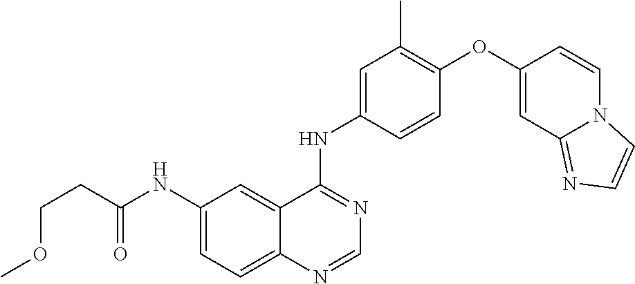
C1(NC(=O)CCOC)=CC=C2C(=C1)C(NC1=CC(C)=C(OC3=CC4=NC=CN4C=C3)C=C1)=NC=N2
